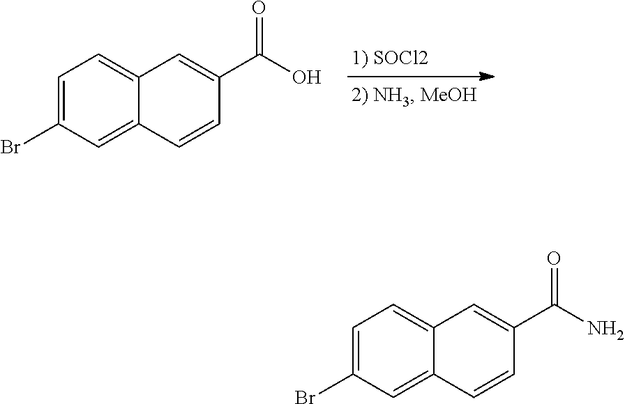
C1=C(Br)C=C2C(=C1)C=C(C(O)=O)C=C2.C1=C(Br)C=C2C(=C1)C=C(C(N)=O)C=C2
